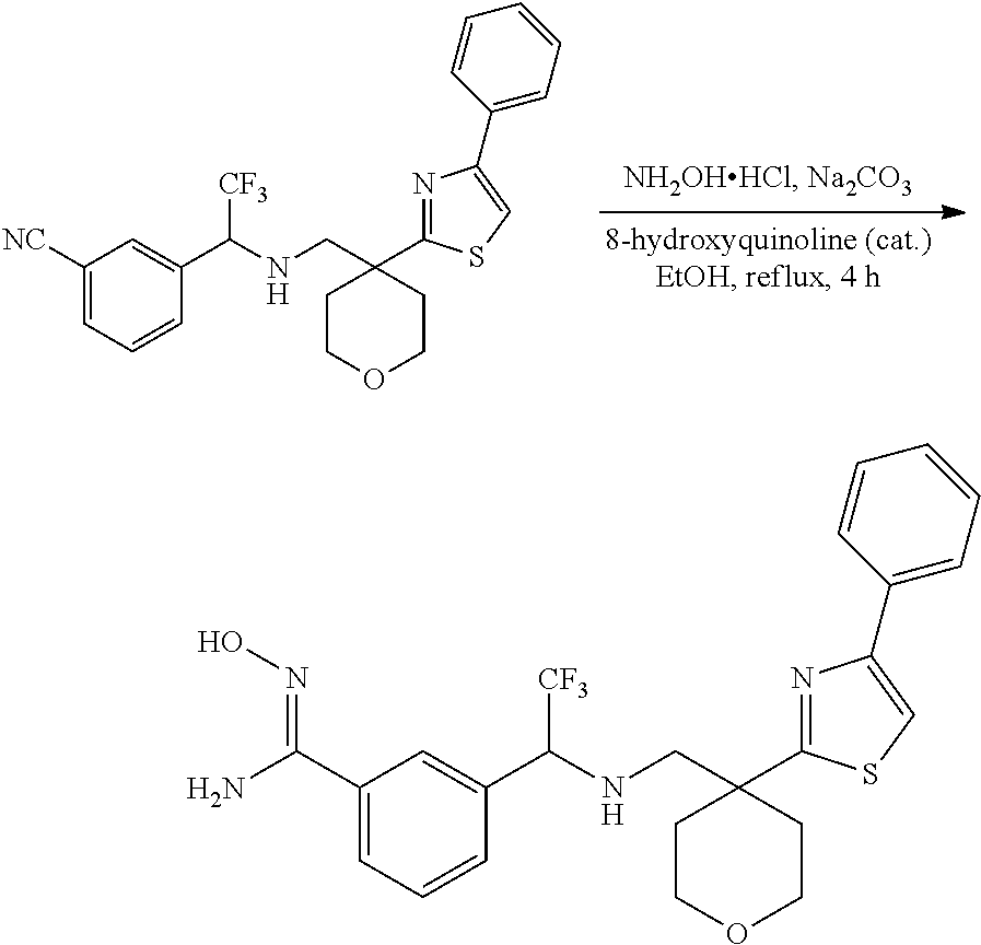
C1COCCC1(CNC([CF3])C1=CC([NC])=CC=C1)C1=NC(C2=CC=CC=C2)=CS1.C1COCCC1(CNC([CF3])C1=CC(C(N)=NO)=CC=C1)C1=NC(C2=CC=CC=C2)=CS1
